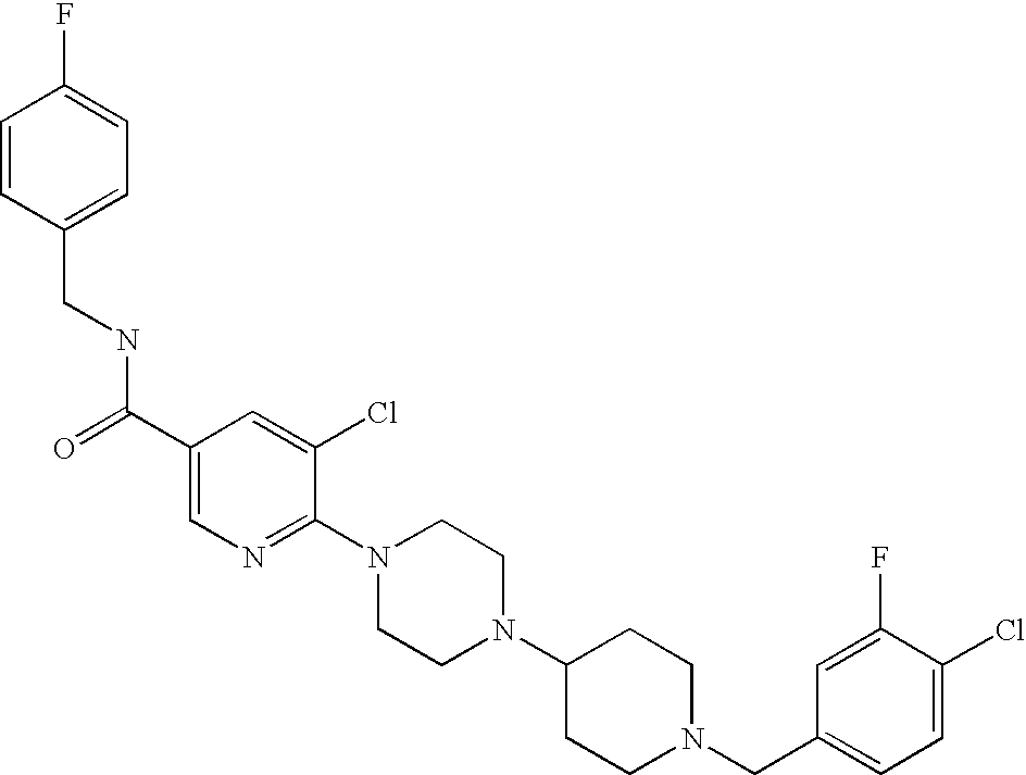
C(N1CCC(N2CCN(C3=NC=C(C(=O)NCC4=CC=C(F)C=C4)C=C3Cl)CC2)CC1)C1=CC=C(Cl)C(F)=C1
